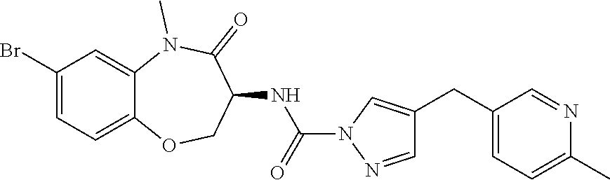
BrC1=CC=C2C(=C1)N(C)C(=O)C(NC(=O)N1N=CC(CC3=CC=C(C)N=C3)=C1)CO2
